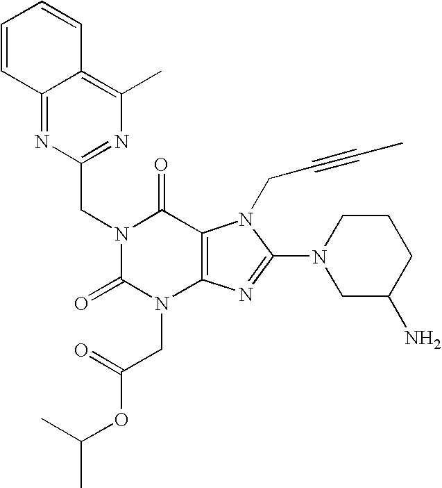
C12=NC(CN3C(=O)N(CC(OC(C)C)=O)C4=C(C3=O)N(CC#CC)C(N3CC(N)CCC3)=N4)=NC(C)=C1C=CC=C2
